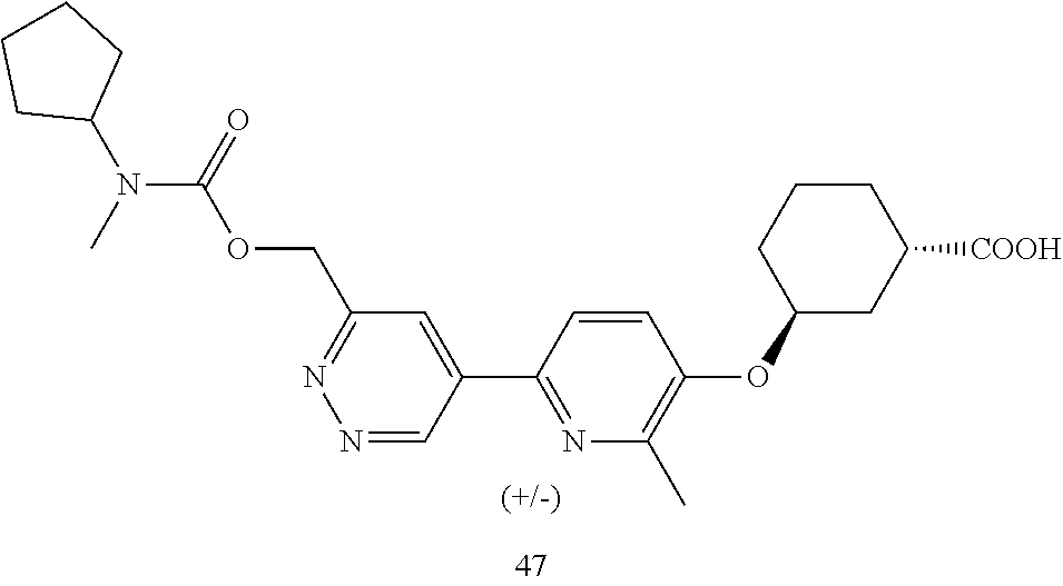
C1(N(C(=O)OCC2=NN=CC(C3=NC(C)=C(OC4CC([COOH])CCC4)C=C3)=C2)C)CCCC1
